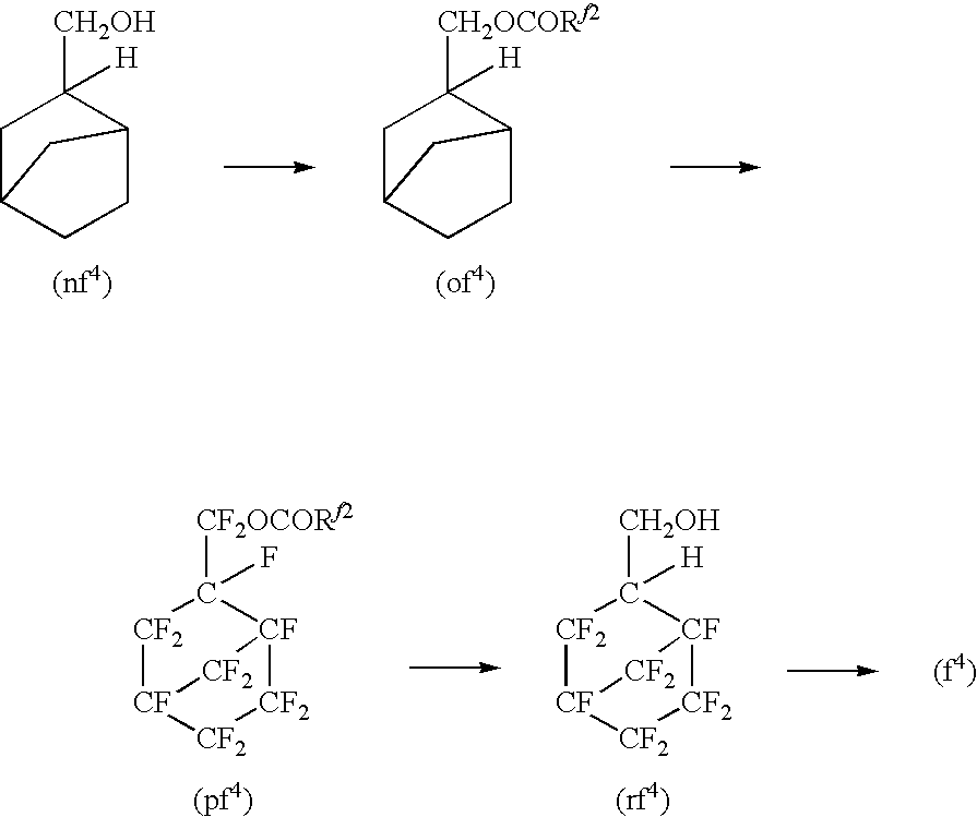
[CH2OCORf2]C1([H])CC2CCC1C2.[CH2OH]C1([H])CC2CCC1C2.[CF2OCORf2]C1(F)[CF2][CF]2[CF2][CF2][CF]1[CF2]2.[CH2OH]C1([H])[CF2][CF]2[CF2][CF2][CF]1[CF2]2
